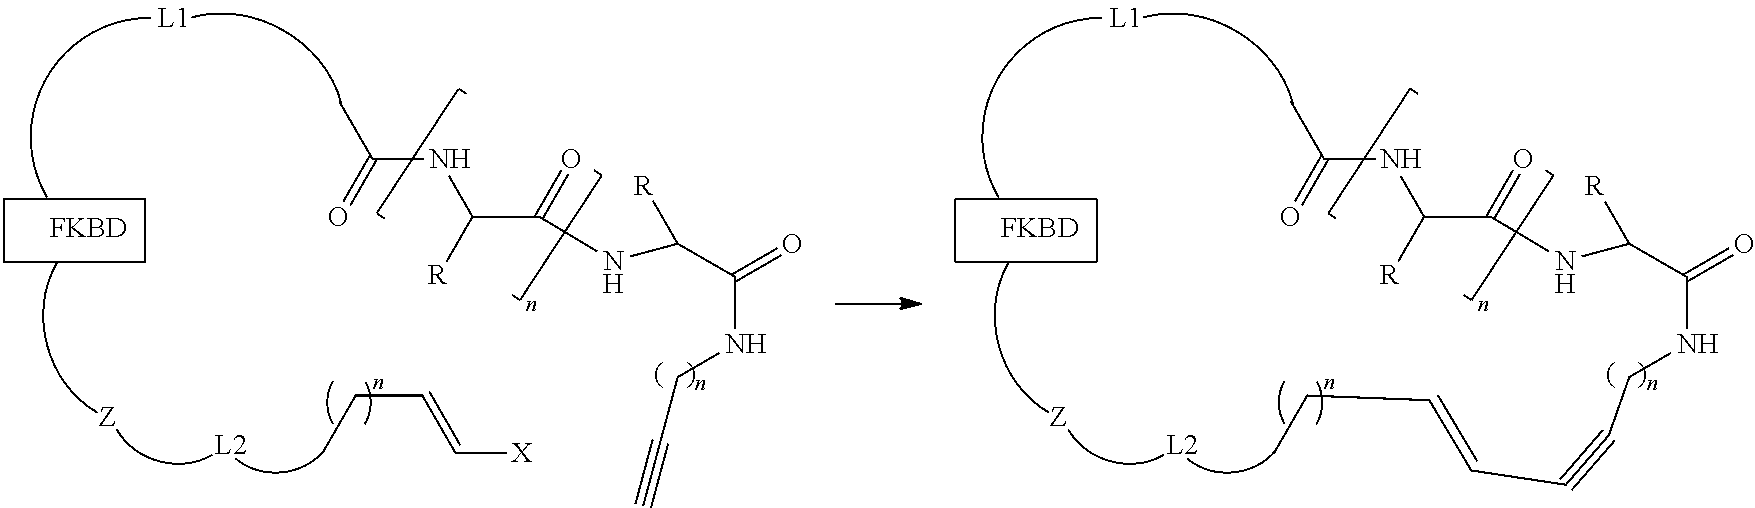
[FKBD].[L2].CC(=O)NC(C(=O)NC(C(NCC#C)=O)[R])[R].CCC=C[X].[FKBD].[L2].CC(=O)NC(C(=O)NC(C(NCC#CC=CCC)=O)[R])[R]
